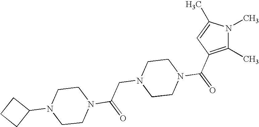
C1CN(C2CCC2)CCN1C(CN1CCN(C(=O)C2=C(C)N(C)C(C)=C2)CC1)=O
